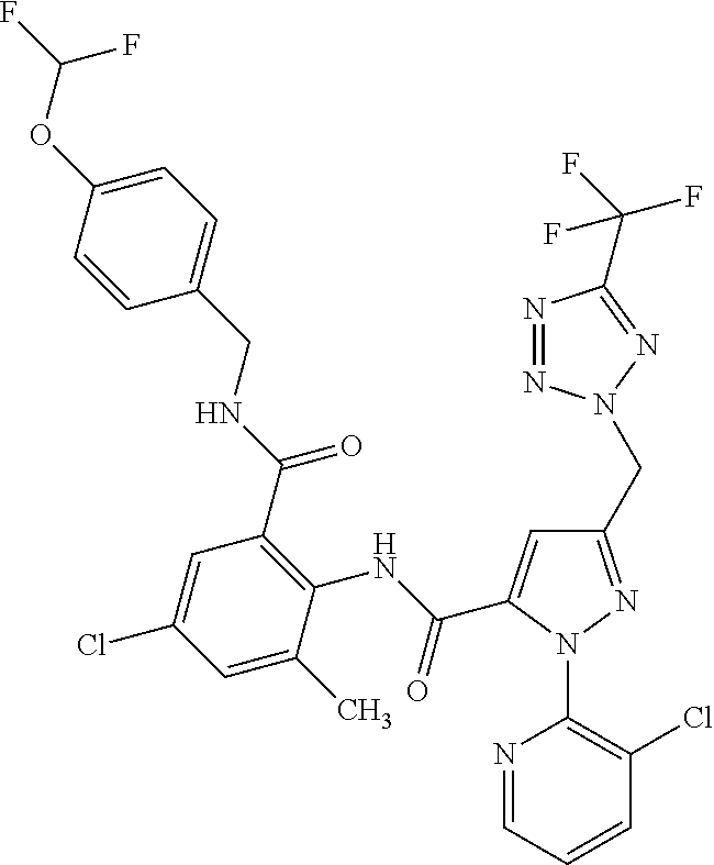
C1=CC(OC(F)F)=CC=C1CNC(C1=C(NC(=O)C2=CC(CN3N=NC(C(F)(F)F)=N3)=NN2C2=C(Cl)C=CC=N2)C(C)=CC(Cl)=C1)=O
